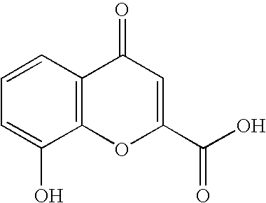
C1=CC=C(O)C2=C1C(=O)C=C(C(O)=O)O2
